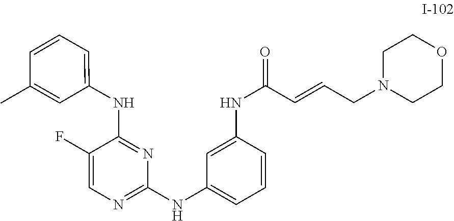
C1=CC(C)=CC(NC2=NC(NC3=CC=CC(NC(C=CCN4CCOCC4)=O)=C3)=NC=C2F)=C1
